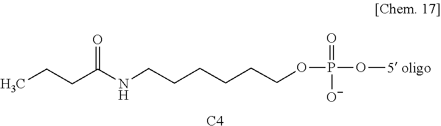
C(CCOP(O[5 oligo])(=O)[O-])CCCNC(CCC)=O.[C4]
